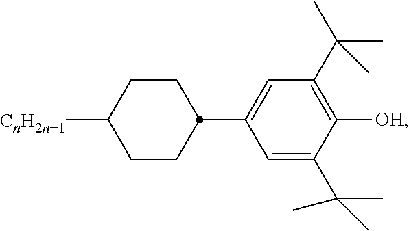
C1(C2CCC([CnH2n+1])CC2)=CC(C(C)(C)C)=C([OH])C(C(C)(C)C)=C1
